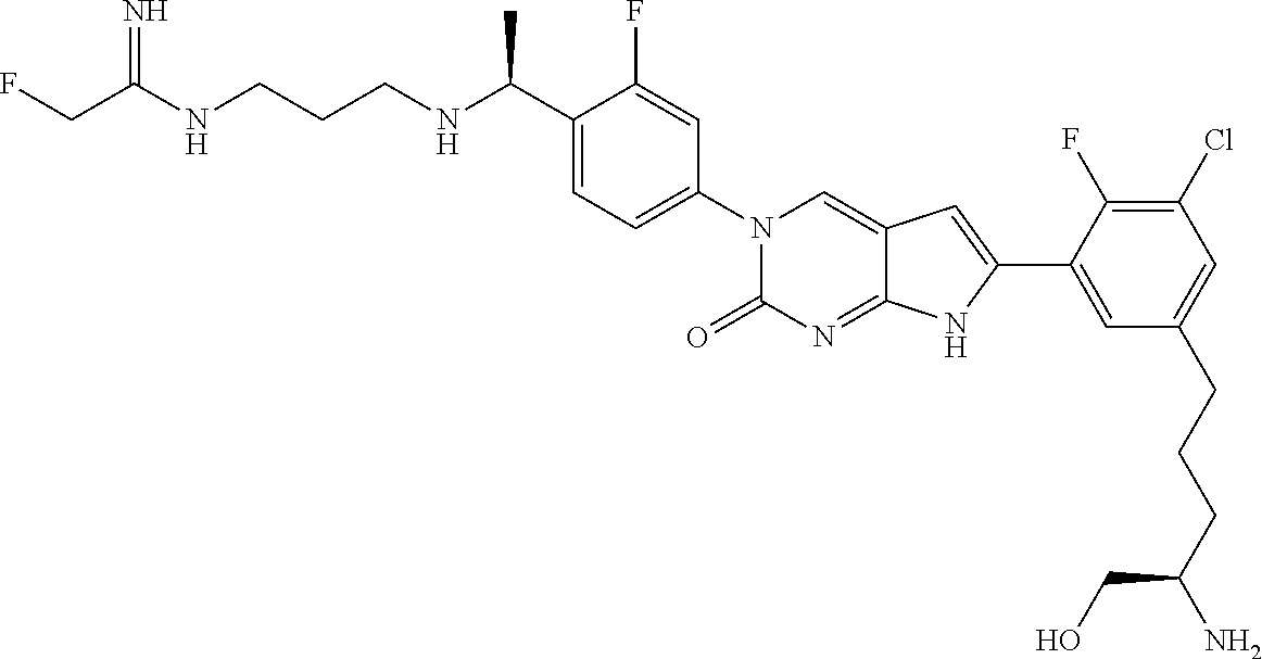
C(C(NCCCNC(C1=CC=C(N2C(=O)N=C3C(=C2)C=C(C2=CC(CCCC(N)CO)=CC(Cl)=C2F)N3)C=C1F)C)=N)F
